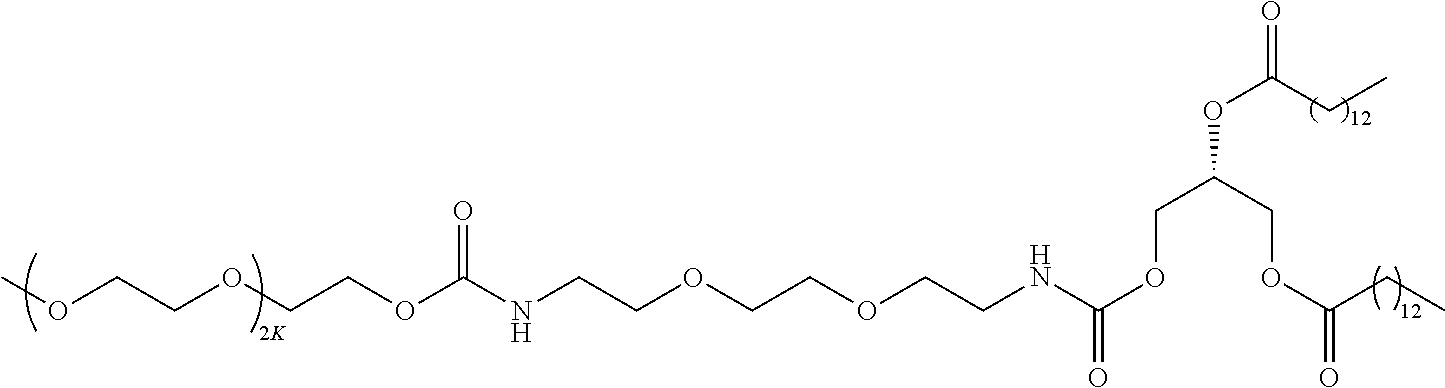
COCCOCCOC(NCCOCCOCCNC(OCC(COC(CC)=O)OC(=O)CC)=O)=O
